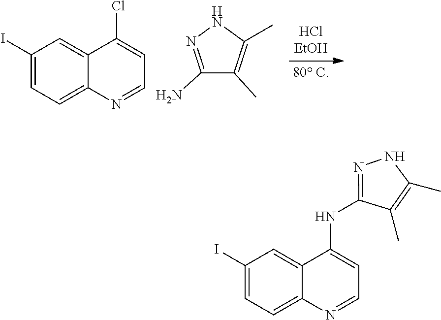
C1(C)=C(C)C(NC2=CC=NC3=CC=C(I)C=C32)=NN1.C1(C)=C(C)C(N)=NN1.C1(I)=CC=C2C(=C1)C(Cl)=CC=N2
